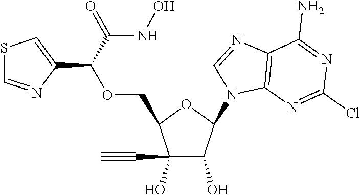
C1(O)(C#C)C(O)C(N2C3=C(N=C2)C(N)=NC(Cl)=N3)OC1COC(C(=O)NO)C1=CSC=N1
